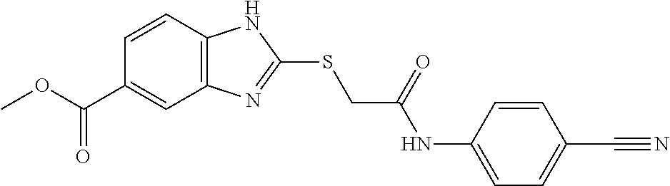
C12=C(C=CC(C(OC)=O)=C1)NC(SCC(NC1=CC=C(C#N)C=C1)=O)=N2
